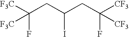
C(CC(CC([CF3])(F)[CF3])I)([F3C])(F)[F3C]
